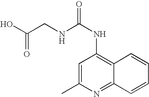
OC(CNC(NC1=C2C(=NC(C)=C1)C=CC=C2)=O)=O
